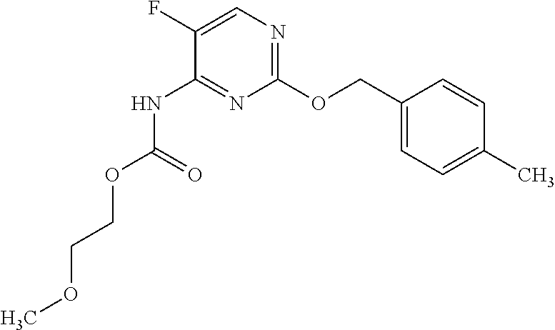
C1(F)=CN=C(OCC2=CC=C(C)C=C2)N=C1NC(OCCOC)=O
